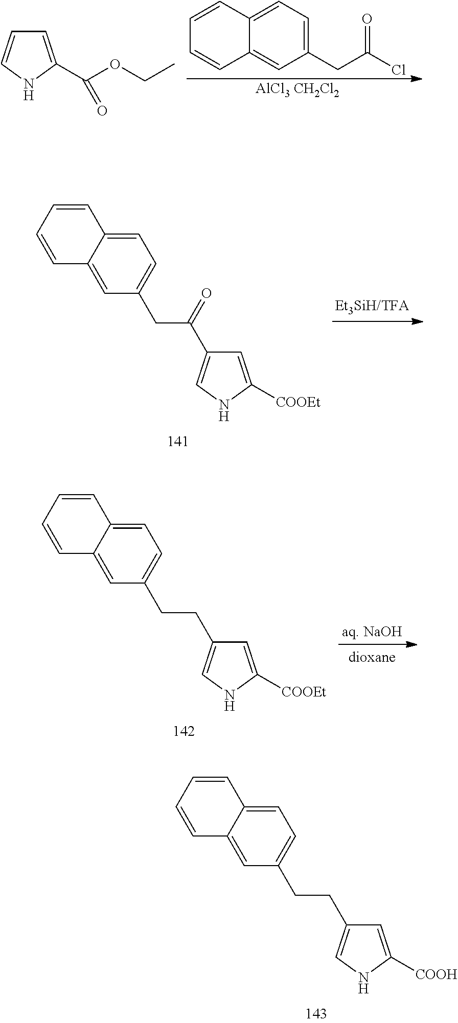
C1=C2C(=CC(CCC3=CNC([COOH])=C3)=C1)C=CC=C2.C1=C2C(=CC(CC(=O)C3=CNC([COOEt])=C3)=C1)C=CC=C2.C1=C2C(=CC(CCC3=CNC([COOEt])=C3)=C1)C=CC=C2.C12=CC=C(CC(Cl)=O)C=C1C=CC=C2.[AlCl3 CH2Cl2].C1=C(C(OCC)=O)NC=C1
